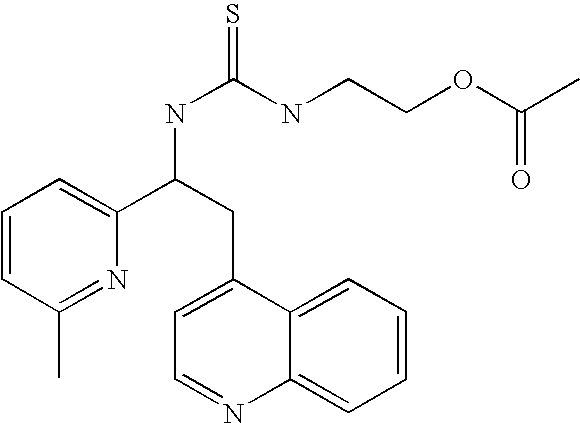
C1=CC(C)=NC(C(NC(=S)NCCOC(C)=O)CC2=CC=NC3=CC=CC=C23)=C1
